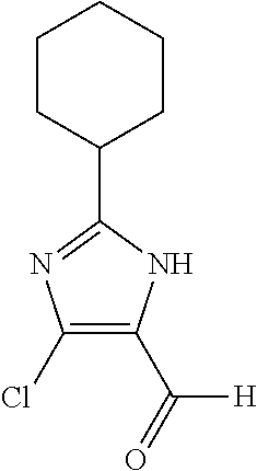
C1CC(C2=NC(Cl)=C(C([H])=O)N2)CCC1
